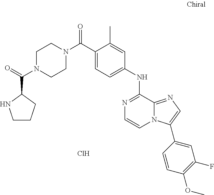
C(C1=CC=C(NC2=NC=CN3C2=NC=C3C2=CC(F)=C(OC)C=C2)C=C1C)(=O)N1CCN(C(=O)C2NCCC2)CC1.Cl
